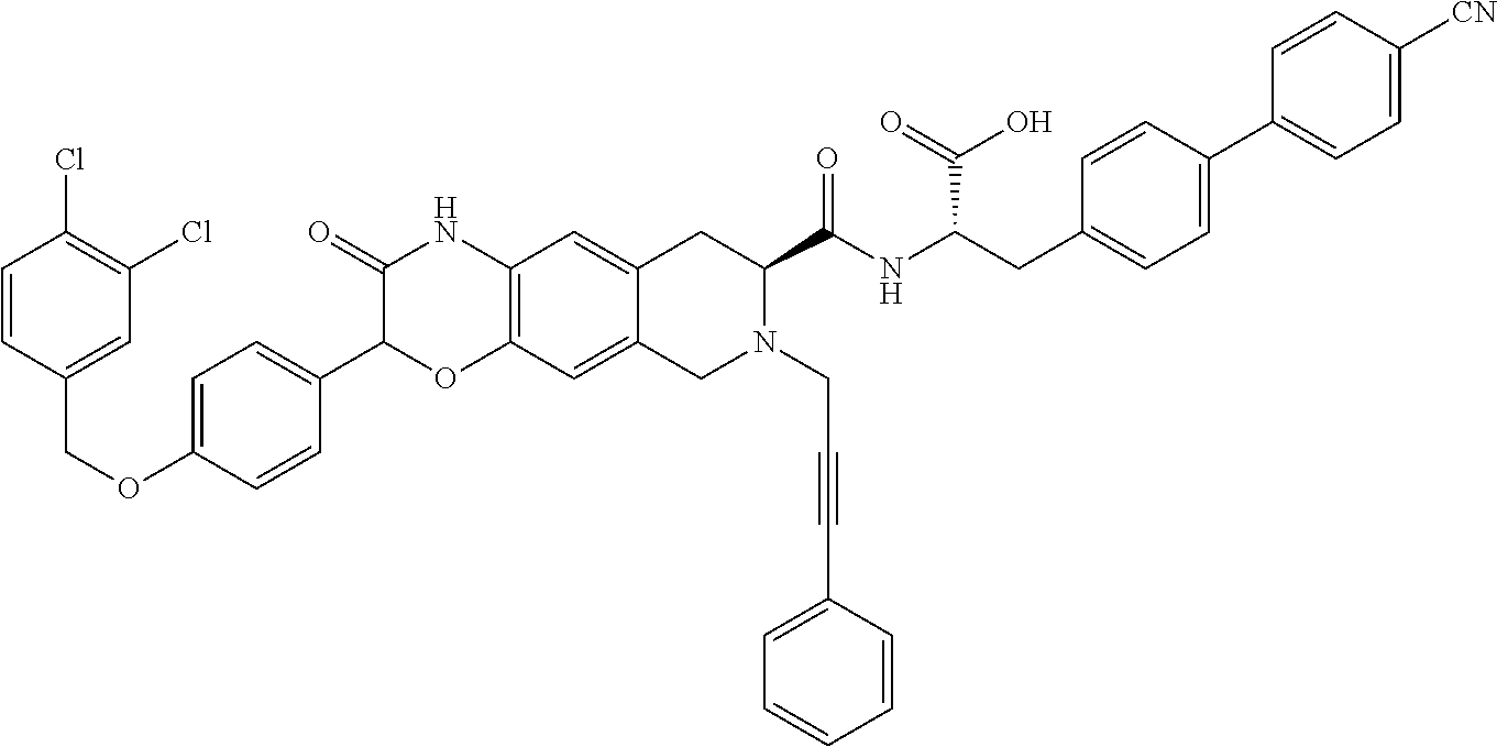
C1=C(OCC2=CC(Cl)=C(Cl)C=C2)C=CC(C2OC3=C(NC2=O)C=C2C(=C3)CN(CC#CC3=CC=CC=C3)C(C(NC(CC3=CC=C(C4=CC=C([CN])C=C4)C=C3)C(=O)O)=O)C2)=C1
